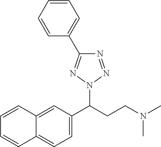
N1=NN(C(CCN(C)C)C2=CC=C3C(=C2)C=CC=C3)N=C1C1=CC=CC=C1
